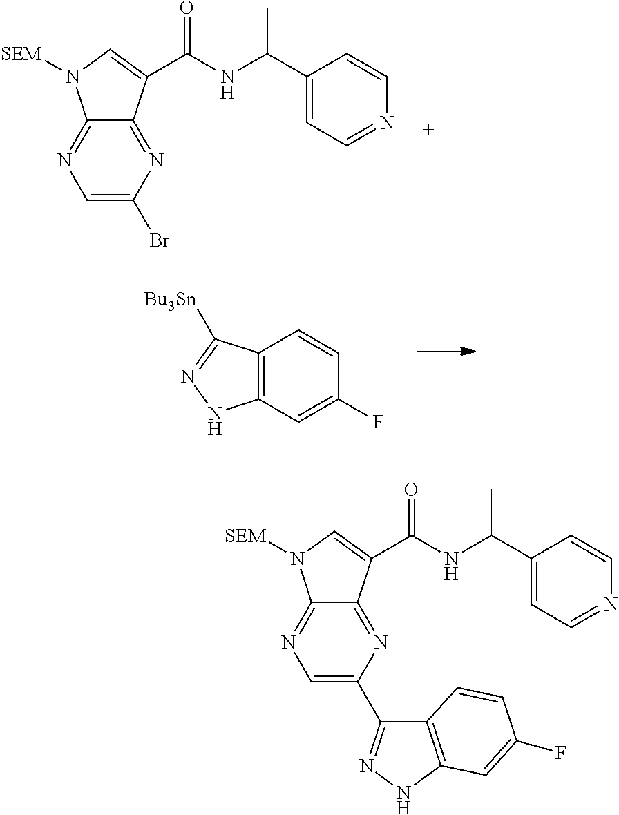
C1=C(Br)N=C2C(=N1)N([SEM])C=C2C(NC(C1=CC=NC=C1)C)=O.C12=C(C=C(F)C=C1)NN=C2[Bu3Sn].C1=C(C2=NNC3=C2C=CC(F)=C3)N=C2C(=N1)N([SEM])C=C2C(NC(C1=CC=NC=C1)C)=O
